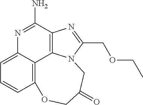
C12=C3C(=CC=C1)N=C(N)C1=C3N(C(COCC)=N1)CC(=O)CO2
